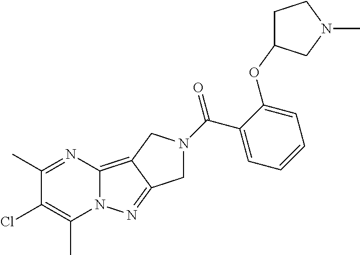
O=C(C1=CC=CC=C1OC1CCN(C)C1)N1CC2=NN3C(=C2C1)N=C(C)C(Cl)=C3C
